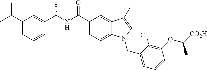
C1(C(=O)NC(C2=CC(C(C)C)=CC=C2)C)=CC=C2C(=C1)C(C)=C(C)N2CC1=CC=CC(OC([CO2H])C)=C1Cl
